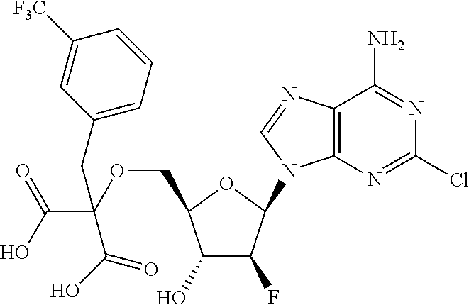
C1(O)C(F)C(N2C3=C(N=C2)C(N)=NC(Cl)=N3)OC1COC(C(O)=O)(C(O)=O)CC1=CC=CC([F3C])=C1
